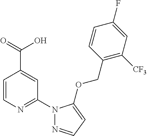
C1=CN=C(N2N=CC=C2OCC2=C([CF3])C=C(F)C=C2)C=C1C(=O)O
